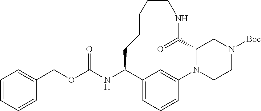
N(C1C2=CC=CC(=C2)N2C(C(=O)NCCC=CC1)CN([Boc])CC2)C(OCC1=CC=CC=C1)=O
